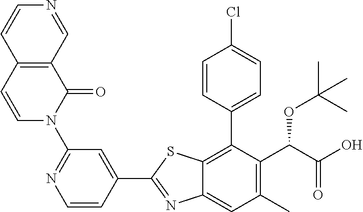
C1(C2=NC3=CC(C)=C(C(OC(C)(C)C)C(=O)O)C(C4=CC=C(Cl)C=C4)=C3S2)=CC(N2C(=O)C3=C(C=C2)C=CN=C3)=NC=C1
